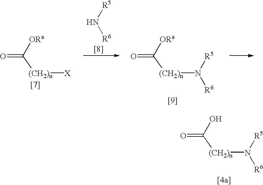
O=C(O)[(CH2)n]N([R6])[R5].O=C([ORa])[(CH2)n][X].N([R5])[R6].O=C([ORa])[(CH2)n]N([R6])[R5]
